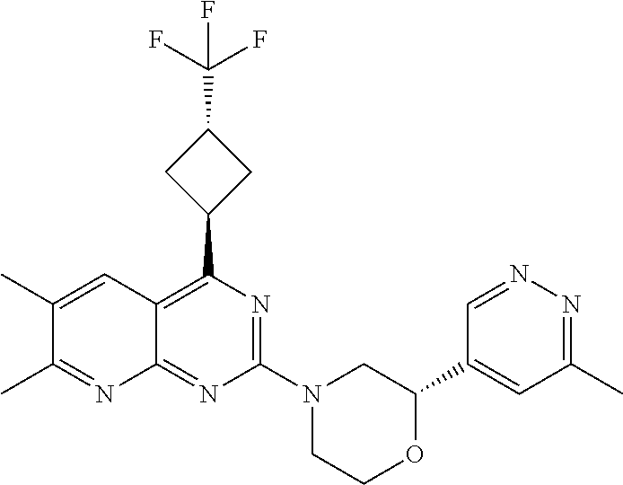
C1(C2=CC(C)=NN=C2)OCCN(C2=NC(C3CC(C(F)(F)F)C3)=C3C(=N2)N=C(C)C(C)=C3)C1
